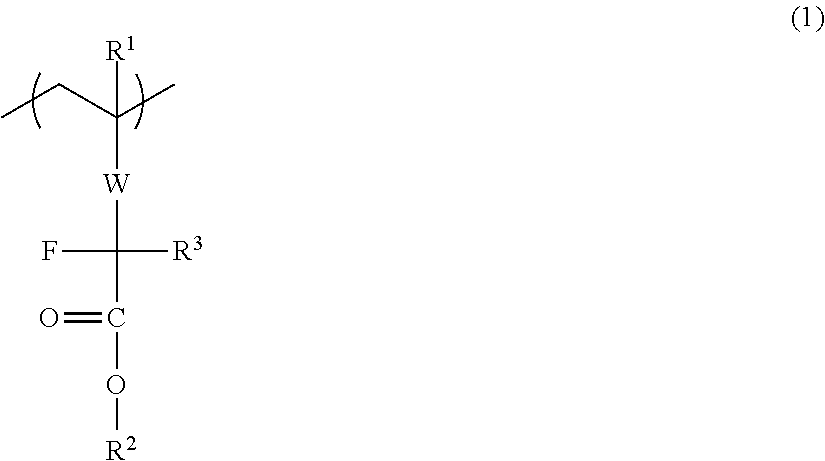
CCC(C)([W]C(F)([R3])C(O[R2])=O)[R1]
